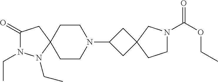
C1(=O)N(CC)N(CC)C2(C1)CCN(C1CC3(C1)CN(C(OCC)=O)CC3)CC2
